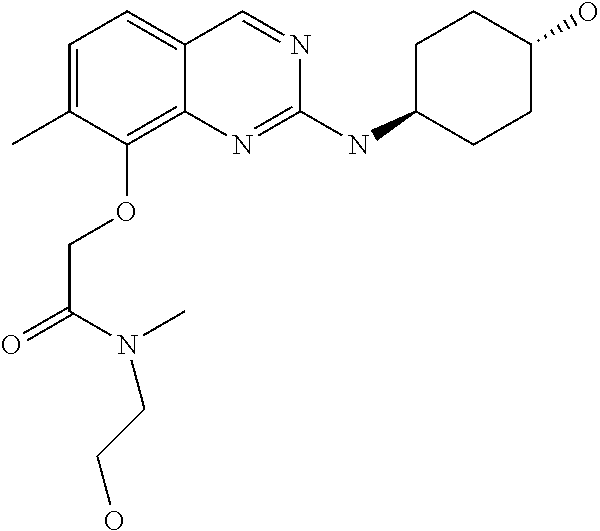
CC1=CC=C2C(=C1OCC(=O)N(C)CCO)N=C(NC1CCC(O)CC1)N=C2
